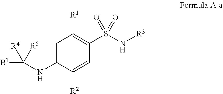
C1=C(NC([B1])([R4])[R5])C([R2])=CC(S(N[R3])(=O)=O)=C1[R1]
